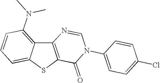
C12=C(SC3=CC=CC(N(C)C)=C13)C(=O)N(C1=CC=C(Cl)C=C1)C=N2
